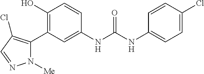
C1(O)=C(C2=C(Cl)C=NN2[Me])C=C(NC(=O)NC2=CC=C(Cl)C=C2)C=C1
